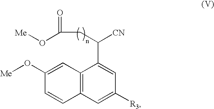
C12=C(C=C([R3])C=C1C([CN])CC(O[Me])=O)C=CC(O[Me])=C2
